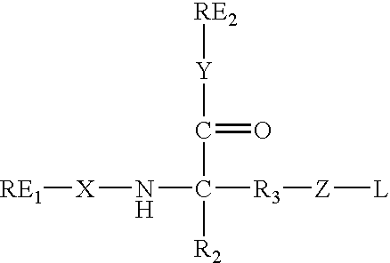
[RE1][X]NC([R3][Z][L])(C([Y][RE2])=O)[R2]
